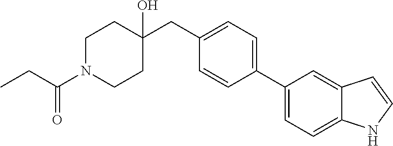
C1(CC2(O)CCN(C(CC)=O)CC2)=CC=C(C2=CC=C3C(=C2)C=CN3)C=C1
